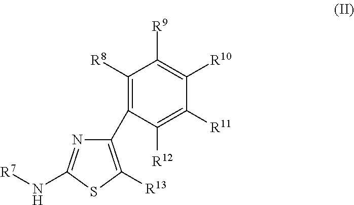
C1(C2=C([R8])C([R9])=C([R10])C([R11])=C2[R12])=C([R13])SC(N[R7])=N1
